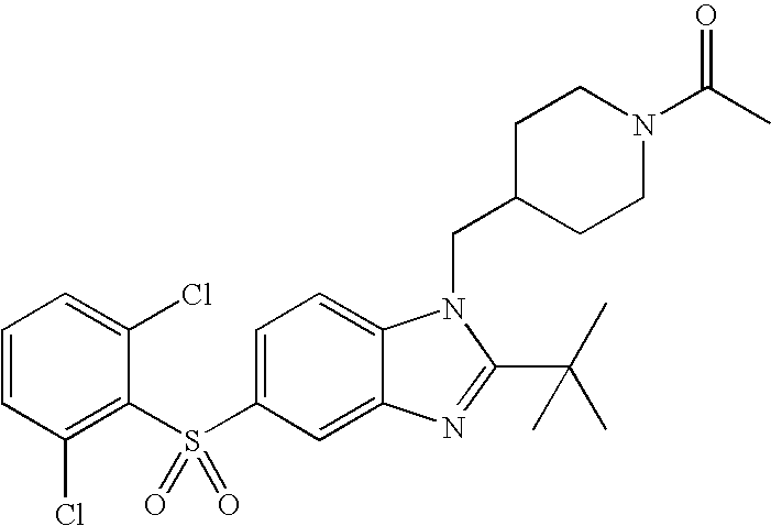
C1=C(S(C2=C(Cl)C=CC=C2Cl)(=O)=O)C=C2C(=C1)N(CC1CCN(C(C)=O)CC1)C(C(C)(C)C)=N2
